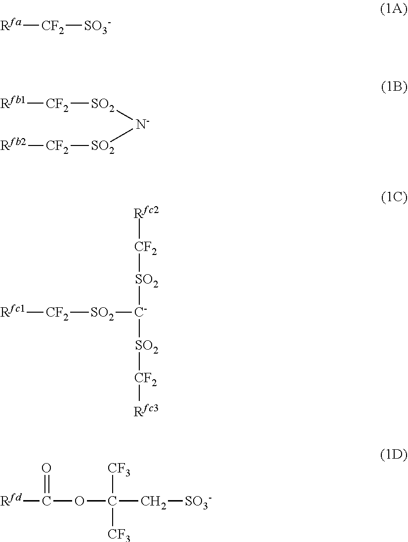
[CF2]([Rfa])[SO3-].[CF2]([Rfb1])[SO2][N-][SO2][CF2][Rfb2].[CF2]([Rfc1])[SO2][C-]([SO2][CF2][Rfc2])[SO2][CF2][Rfc3].C([Rfd])(OC(C[SO3-])([CF3])[CF3])=O
